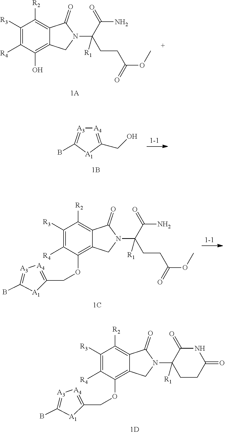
C1([R3])=C([R4])C(O)=C2C(=C1[R2])C(=O)N(C(C(=O)N)(CCC(OC)=O)[R1])C2.[A4]1=C(CO)[A1]C(B)=[A3]1.C1([R3])=C([R4])C(OCC2=[A4][A3]=C(B)[A1]2)=C2C(=C1[R2])C(=O)N(C(C(=O)N)(CCC(OC)=O)[R1])C2.C1([R3])=C([R4])C(OCC2=[A4][A3]=C(B)[A1]2)=C2C(=C1[R2])C(=O)N(C1([R1])C(=O)NC(=O)CC1)C2
